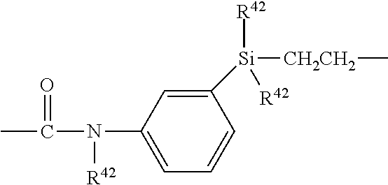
C1([Si]([R42])([CH2CH2]C)[R42])=CC(N(C(C)=O)[R42])=CC=C1
